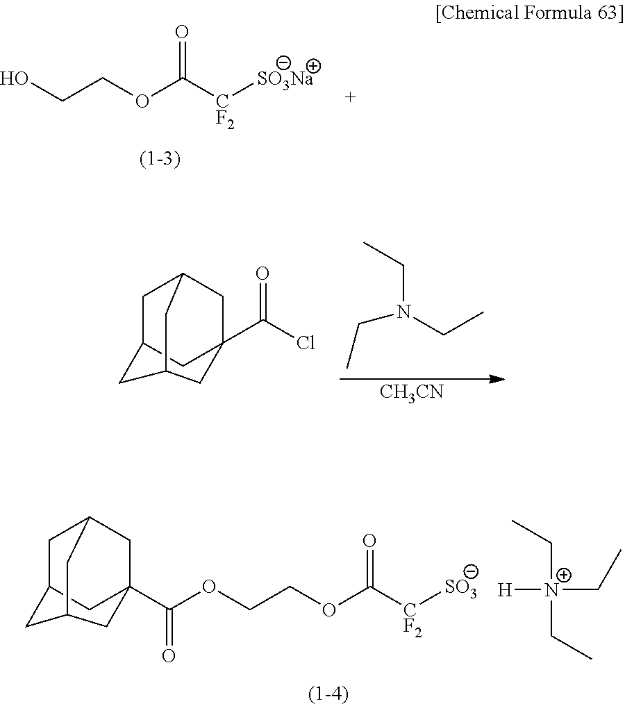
OCCOC([CF2][SO3Na])=O.N(CC)(CC)CC.[CH3CN].C1C2CC3(C(Cl)=O)CC1CC(C3)C2.C1C2CC3(C(=O)OCCOC([CF2][SO3])=O)CC1CC(C3)C2.[N+](CC)([H])(CC)CC
